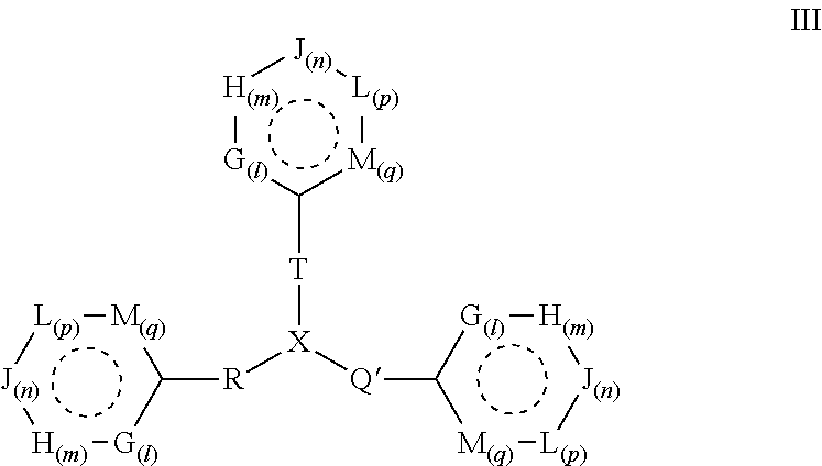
[H(m)]1[G(l)]c([T][X]([R]c2[M(q)]:[L(p)]:[J(n)]:[H(m)]:[G(l)]2)[Q]c2[M(q)]:[L(p)]:[J(n)]:[H(m)]:[G(l)]2)[M(q)]:[L(p)][J(n)]1
